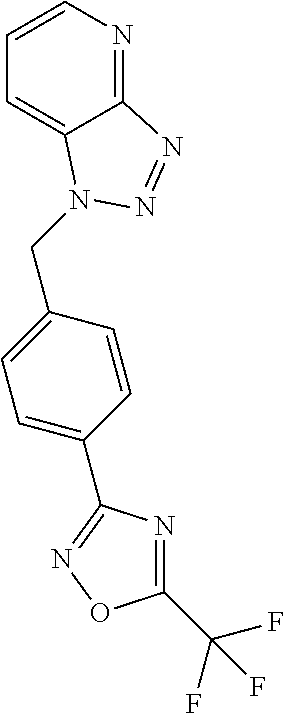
C12=NC=CC=C1N(CC1=CC=C(C3=NOC(C(F)(F)F)=N3)C=C1)N=N2
